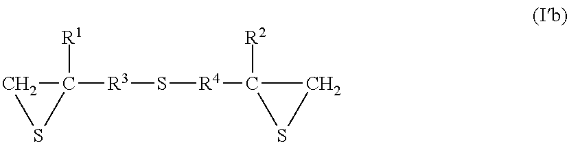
C1([R1])([R3]S[R4]C2([R2])CS2)CS1
